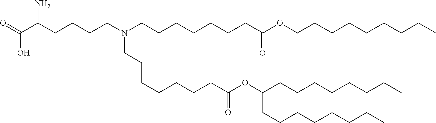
C(C(=O)OC(CCCCCCCC)CCCCCCCC)CCCCCCN(CCCCCCCC(=O)OCCCCCCCCC)CCCCC(C(=O)O)N
